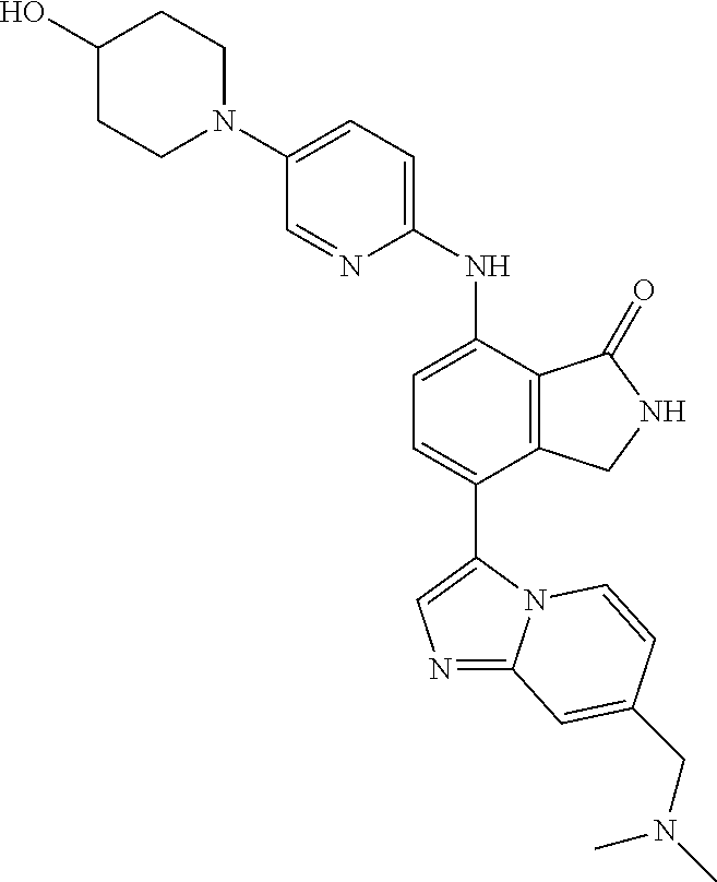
N1=C2N(C(C3=CC=C(NC4=CC=C(N5CCC(O)CC5)C=N4)C4=C3CNC4=O)=C1)C=CC(CN(C)C)=C2
